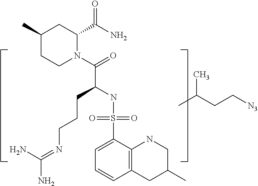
C1=C(S(NC(C(N2C(C(N)=O)CC(C)CC2)=O)CCCN=C(N)N)(=O)=O)C2=C(C=C1)CC(C)CN2.CC(CC[N3])C
